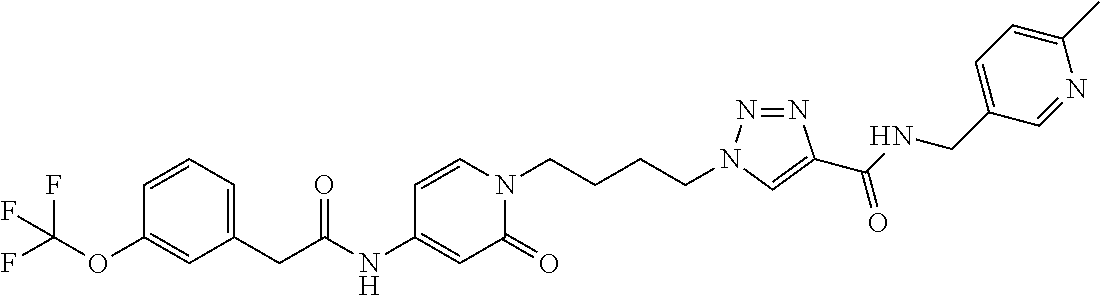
C(NC1=CC(=O)N(CCCCN2N=NC(C(NCC3=CC=C(C)N=C3)=O)=C2)C=C1)(CC1=CC=CC(OC(F)(F)F)=C1)=O
